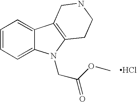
C1=CC=C2C(=C1)C1=C(N2CC(OC)=O)CCNC1.Cl
